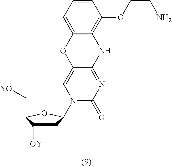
C1C([OY])C(C[YO])OC1N1C(=O)N=C2C(=C1)OC1=CC=CC(OCCN)=C1N2
